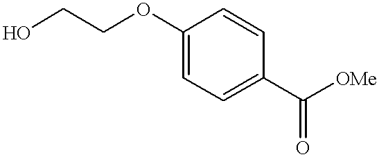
OCCOC1=CC=C(C([OMe])=O)C=C1
